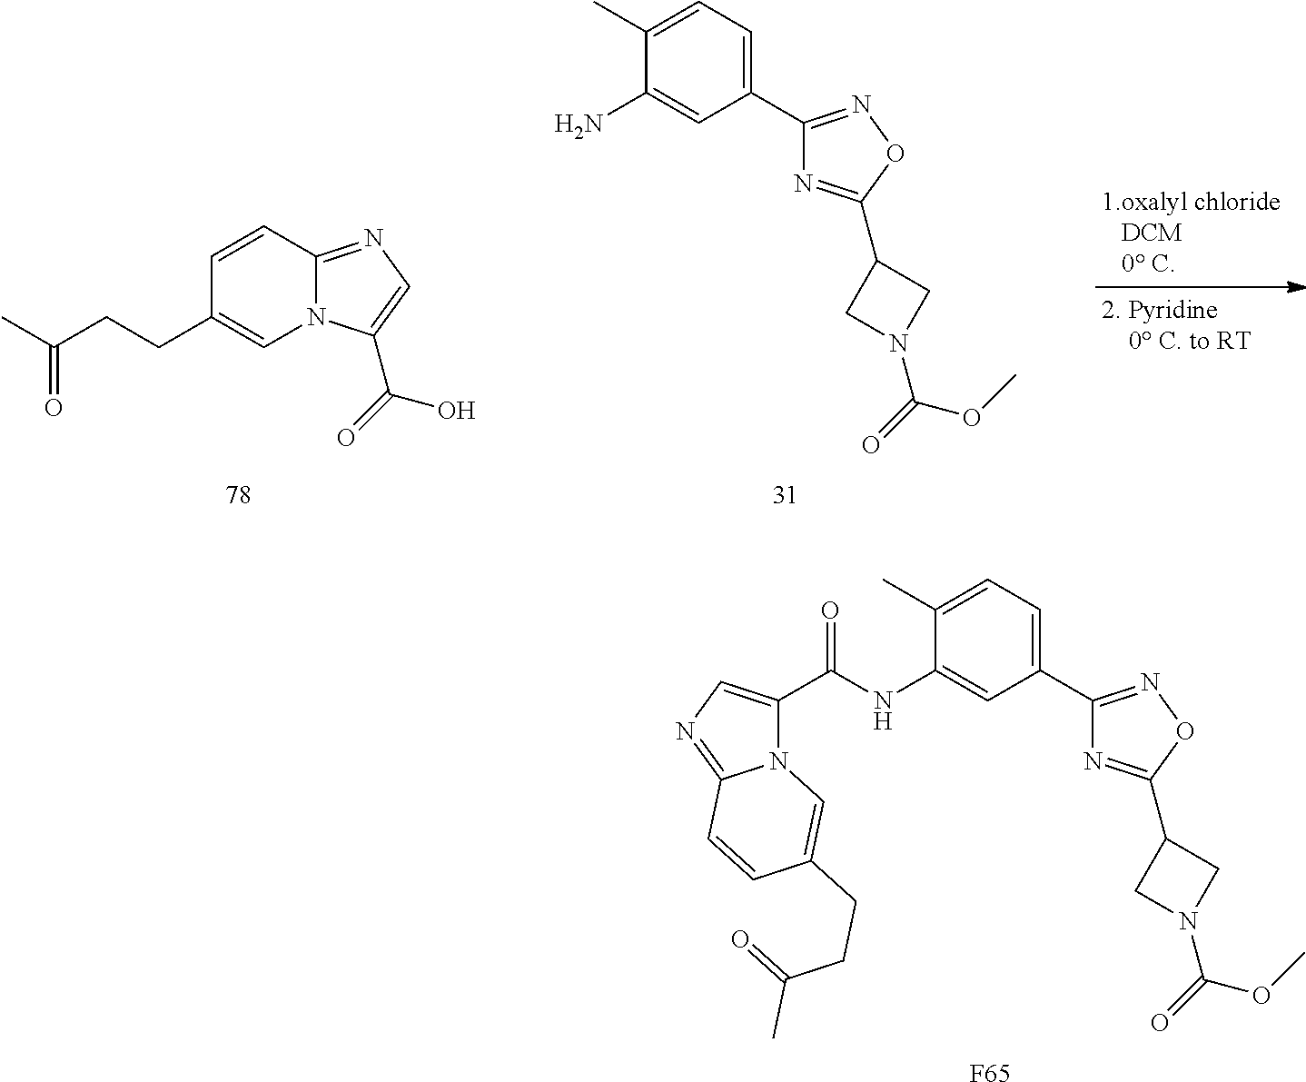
C1(C2=NOC(C3CN(C(=O)OC)C3)=N2)=CC=C(C)C(NC(=O)C2=CN=C3N2C=C(CCC(=O)C)C=C3)=C1.[F65].C1(C2=NOC(C3CN(C(=O)OC)C3)=N2)=CC=C(C)C(N)=C1.C(CCC1=CN2C(=NC=C2C(=O)O)C=C1)(C)=O
